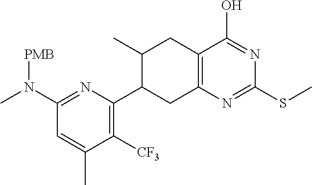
C1(N(C)[PMB])=NC(C2CC3=C(CC2C)C(O)=NC(SC)=N3)=C([CF3])C(C)=C1
